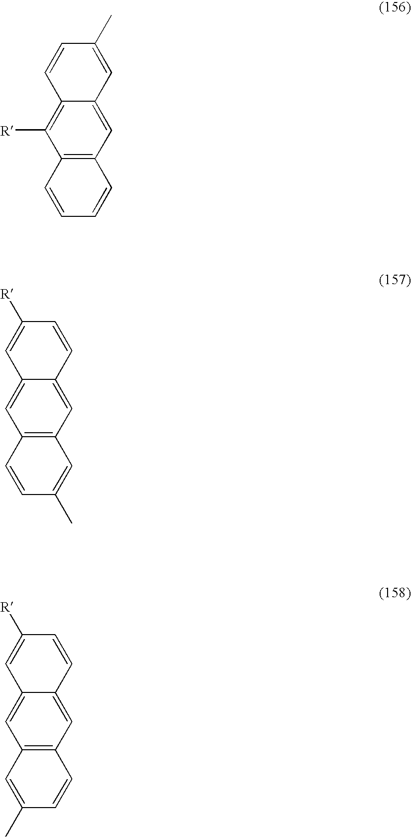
C12=C(C=C3C(=C1[R])C=CC(C)=C3)C=CC=C2.C12=C(C=C3C(=C1)C=C([R])C=C3)C=CC(C)=C2.C12=C(C=C3C(=C1)C=C([R])C=C3)C=C(C)C=C2
